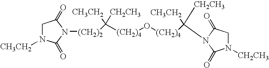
[(CH2)4](O[(CH2)4]C([CH3CH2])([CH2CH3])N1C(=O)CN([CH2CH3])C1=O)C([CH3CH2])([CH2CH3])[(CH2)2]N1C(=O)N([CH3CH2])CC1=O
